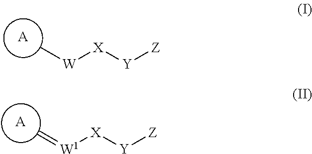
[A].C[W][X][Y][Z].[A].C=[W1][X][Y][Z]
